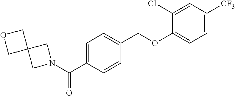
C1=C(C(N2CC3(C2)COC3)=O)C=CC(COC2=CC=C([CF3])C=C2Cl)=C1
